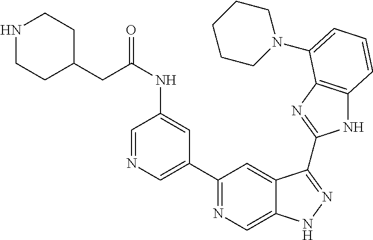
C1(C2=NC=C3C(=C2)C(C2=NC4=C(N2)C=CC=C4N2CCCCC2)=NN3)=CN=CC(NC(=O)CC2CCNCC2)=C1
